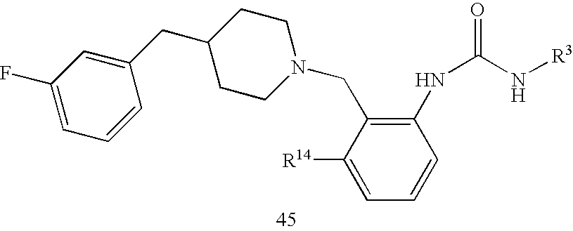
C1(F)=CC=CC(CC2CCN(CC3=C(NC(=O)N[R3])C=CC=C3[R14])CC2)=C1
